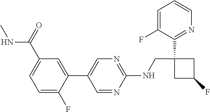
C1=C(F)C(C2(CNC3=NC=C(C4=CC(C(NC)=O)=CC=C4F)C=N3)CC(F)C2)=NC=C1
